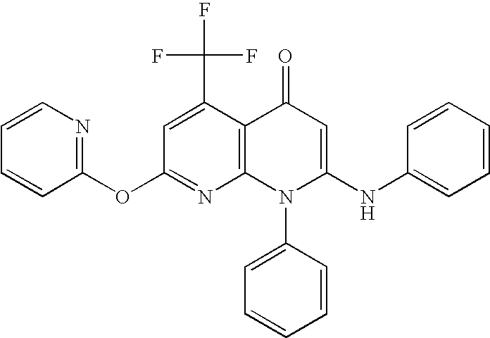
C1(OC2=NC=CC=C2)=NC2=C(C(C(F)(F)F)=C1)C(=O)C=C(NC1=CC=CC=C1)N2C1=CC=CC=C1
